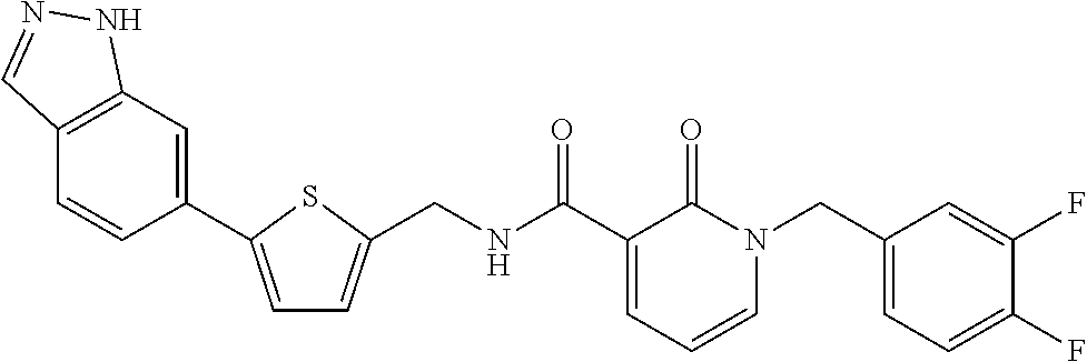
C(NC(C1=CC=CN(CC2=CC=C(F)C(F)=C2)C1=O)=O)C1=CC=C(C2=CC3=C(C=C2)C=NN3)S1
